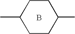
B.CC1CCC(C)CC1
